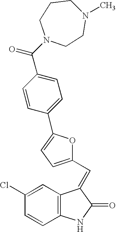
C12=C(C=C(Cl)C=C1)C(=CC1=CC=C(C3=CC=C(C(=O)N4CCN(C)CCC4)C=C3)O1)C(=O)N2
